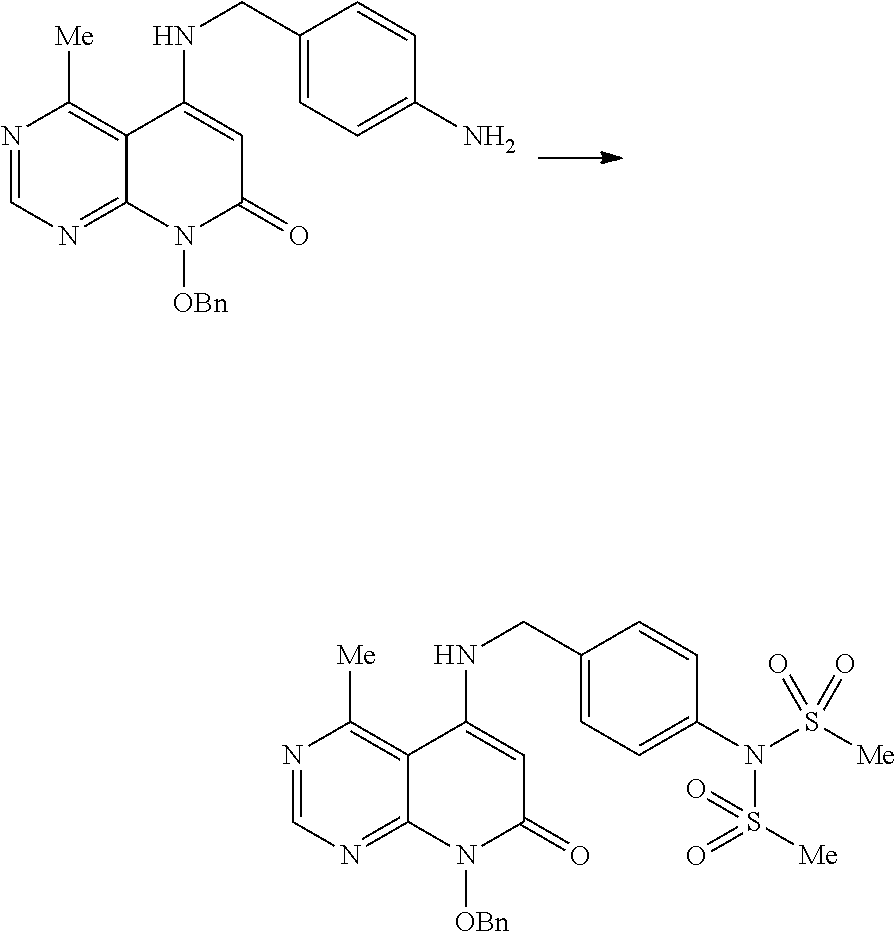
N1=CN=C2C(=C1[Me])C(NCC1=CC=C(N(S([Me])(=O)=O)S([Me])(=O)=O)C=C1)=CC(=O)N2[OBn].N1=CN=C2C(=C1[Me])C(NCC1=CC=C(N)C=C1)=CC(=O)N2[OBn]
